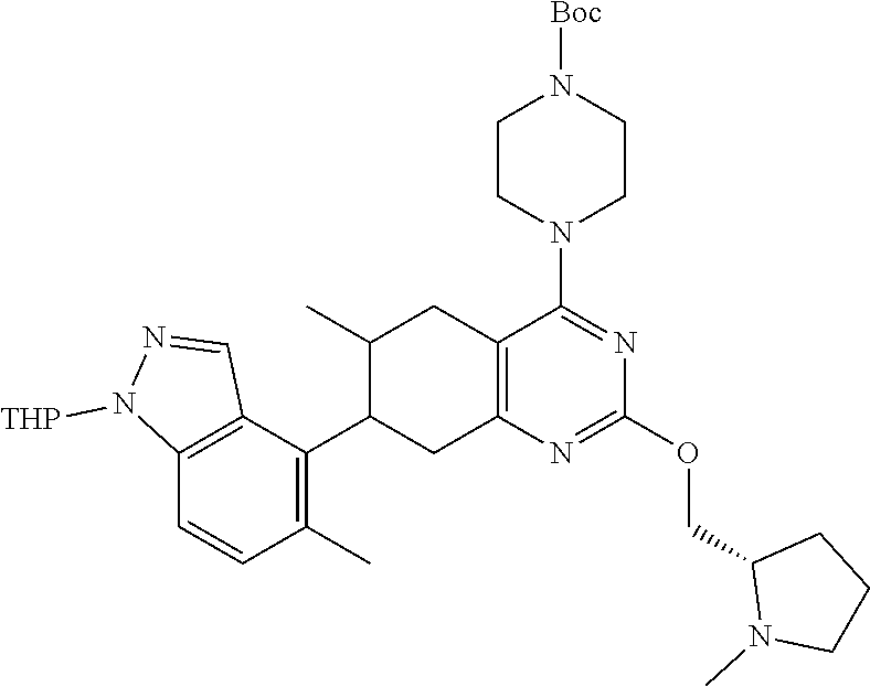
C12=C(C(C3C(C)CC4=C(C3)N=C(OCC3N(C)CCC3)N=C4N3CCN([Boc])CC3)=C(C)C=C1)C=NN2[THP]
